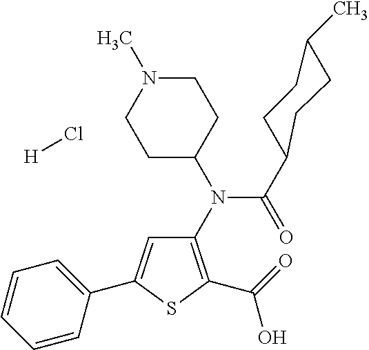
C1(N(C(=O)C2CCC(C)CC2)C2CCN(C)CC2)=C(C(=O)O)SC(C2=CC=CC=C2)=C1.[H]Cl
